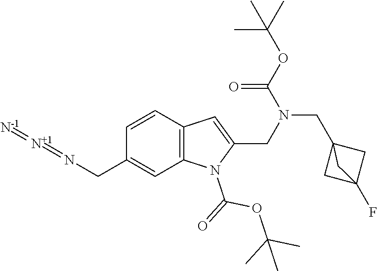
C1=CC2=C(C=C1CN=[N+]=[N-])N(C(=O)OC(C)(C)C)C(CN(CC13CC(F)(C1)C3)C(OC(C)(C)C)=O)=C2
